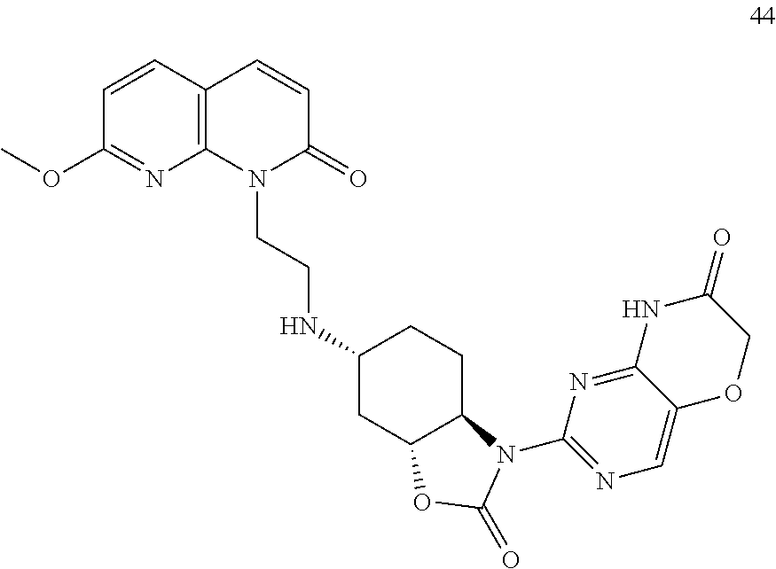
C1(OC)=NC2=C(C=C1)C=CC(=O)N2CCNC1CC2C(CC1)N(C1=NC=C3C(=N1)NC(=O)CO3)C(=O)O2
